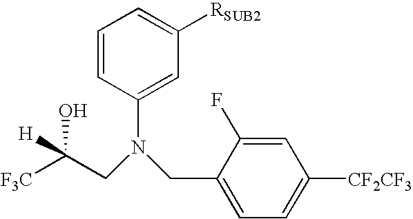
[F3C]C(CN(CC1=CC=C([CF2CF3])C=C1F)C1=CC([RSUB2])=CC=C1)([H])O
